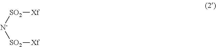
[SO2]([N-][SO2][Xf])[Xf]
